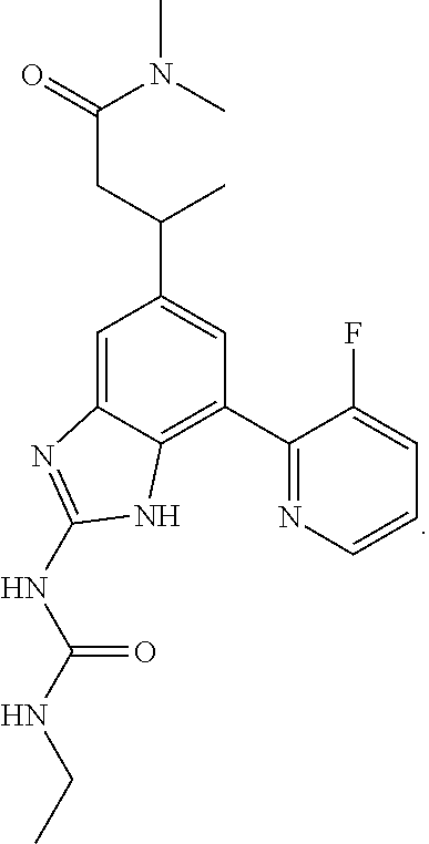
C1=C2C(=C(C3=NC=CC=C3F)C=C1C(CC(=O)N(C)C)C)NC(NC(NCC)=O)=N2
